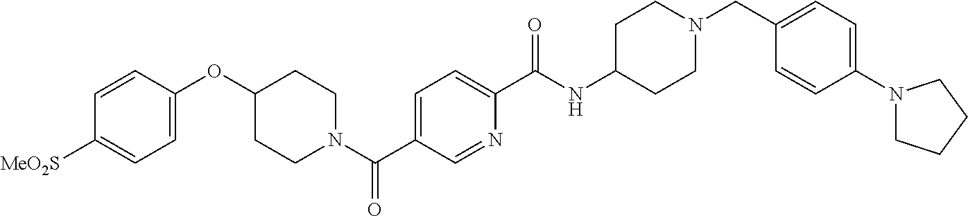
C1=C(OC2CCN(C(C3=CC=C(C(NC4CCN(CC5=CC=C(N6CCCC6)C=C5)CC4)=O)N=C3)=O)CC2)C=CC([MeO2S])=C1
